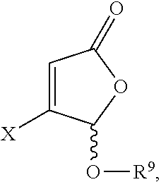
C1=C([X])C(O[R9])OC1=O
